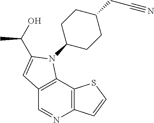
C12=C(C3=C(N=C1)C=CS3)N(C1CCC(CC#N)CC1)C(C(O)C)=C2
